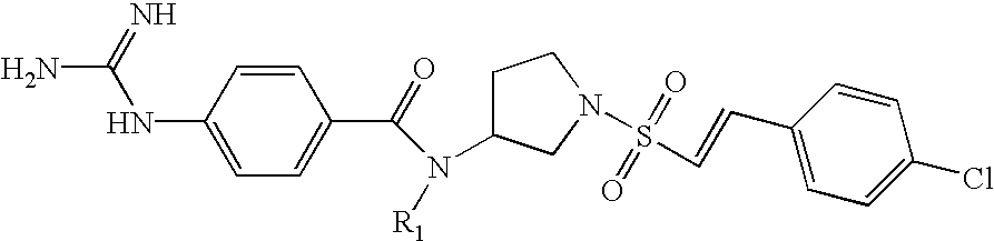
C1(NC(N)=N)=CC=C(C(=O)N([R1])C2CCN(S(C=CC3=CC=C(Cl)C=C3)(=O)=O)C2)C=C1
